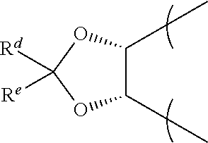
C1(CC)C(CC)OC([Rd])([Re])O1
